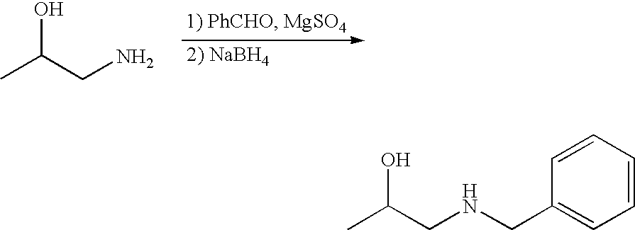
CC(CN)O.CC(CNCC1=CC=CC=C1)O
